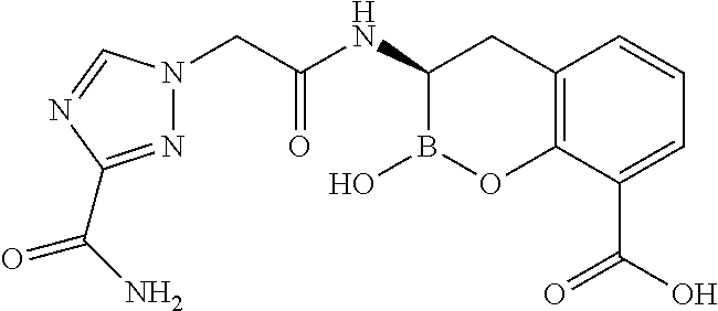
C12=C(C(C(O)=O)=CC=C1)OB(O)C(NC(CN1N=C(C(N)=O)N=C1)=O)C2
